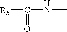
[Rb]C(NC)=O
